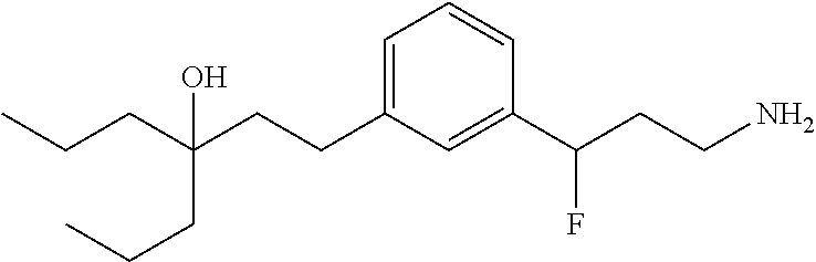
C(C(CCC1=CC=CC(C(CCN)F)=C1)(CCC)O)CC
